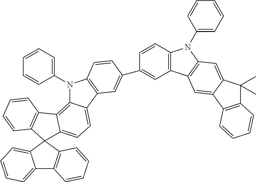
N1(C2=CC=CC=C2)C2=C3C(=CC=C2C2=C1C=CC(C1=CC4=C(C=C1)N(C1=CC=CC=C1)C1=C4C=C4C(=C1)C(C)(C)C1=C4C=CC=C1)=C2)C1(C2=C3C=CC=C2)C2=C(C3=CC=CC=C31)C=CC=C2
